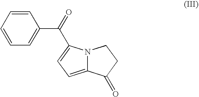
C12=CC=C(C(C3=CC=CC=C3)=O)N1CCC2=O
